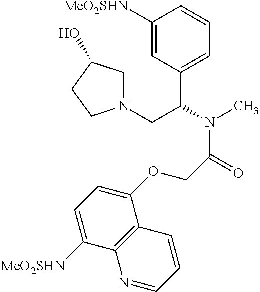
C1([MeO2SHN])=CC(C(N(C)C(=O)COC2=CC=C([MeO2SHN])C3=C2C=CC=N3)CN2CC(O)CC2)=CC=C1
